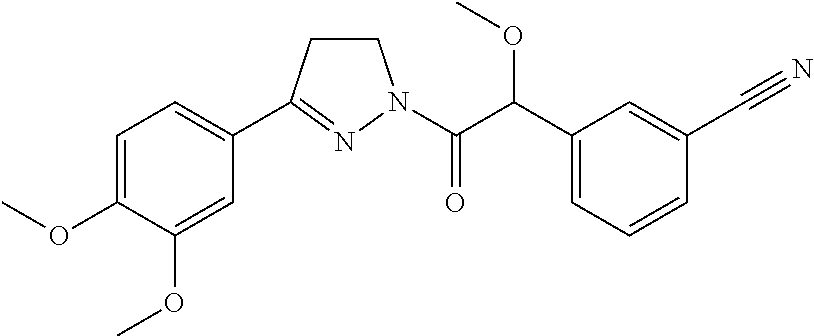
C1CC(C2=CC=C(OC)C(OC)=C2)=NN1C(C(C1=CC=CC(C#N)=C1)OC)=O
